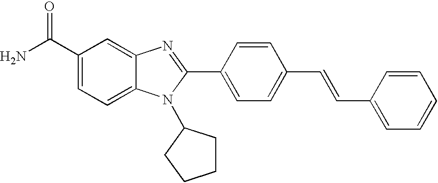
NC(C1=CC=C2C(=C1)N=C(C1=CC=C(C=CC3=CC=CC=C3)C=C1)N2C1CCCC1)=O
